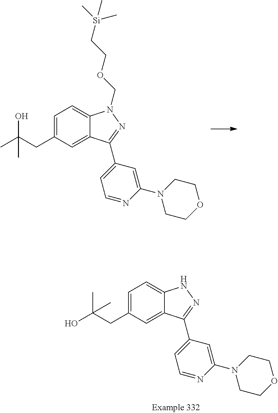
C(C1=CC=C2C(=C1)C(C1=CC=NC(N3CCOCC3)=C1)=NN2COCC[Si](C)(C)C)C(O)(C)C.C(C1=CC=C2C(=C1)C(C1=CC=NC(N3CCOCC3)=C1)=NN2)C(O)(C)C
